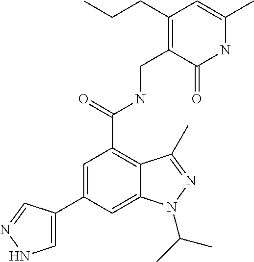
C1=C(C2=CNN=C2)C=C2C(=C1C(=O)NCC1=C(CCC)C=C(C)NC1=O)C(C)=NN2C(C)C
